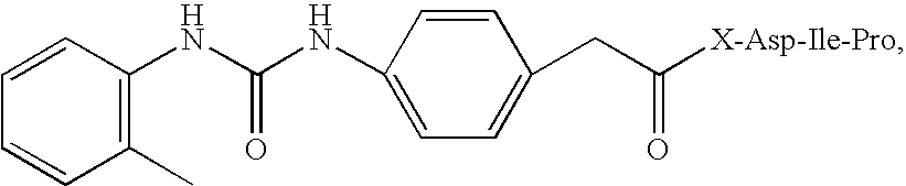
C1=CC(NC(NC2=CC=C(CC([X-Asp-Ile-Pro])=O)C=C2)=O)=C(C)C=C1
